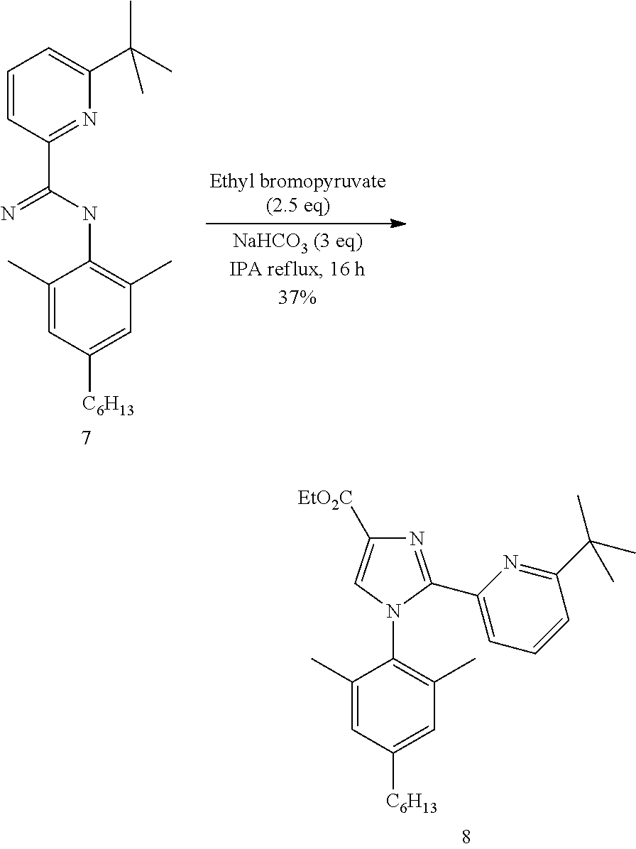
C1(C)=CC([C6H13])=CC(C)=C1N1C(C2=CC=CC(C(C)(C)C)=N2)=NC([EtO2C])=C1.C1=CC(C(NC2=C(C)C=C([C6H13])C=C2C)=N)=NC(C(C)(C)C)=C1
